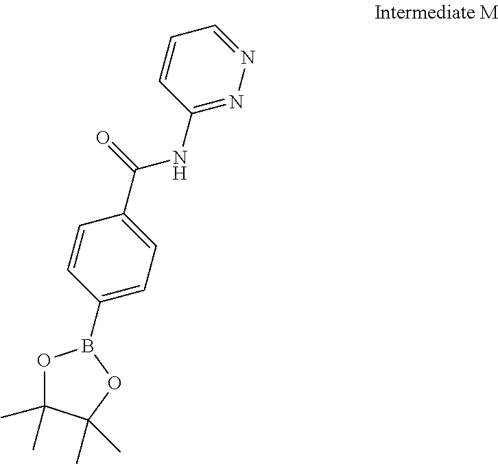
C1=CC(C(NC2=NN=CC=C2)=O)=CC=C1B1OC(C)(C)C(C)(C)O1
